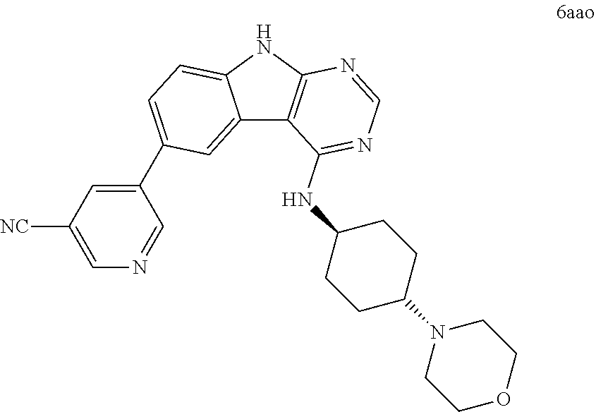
C1COCCN1C1CCC(NC2=NC=NC3=C2C2=CC(C4=CC([NC])=CN=C4)=CC=C2N3)CC1
